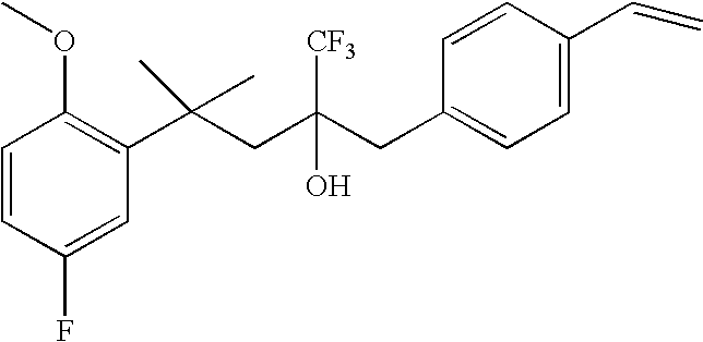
C1(F)=CC(C(CC(CC2=CC=C(C=C)C=C2)(O)[CF3])(C)C)=C(OC)C=C1
